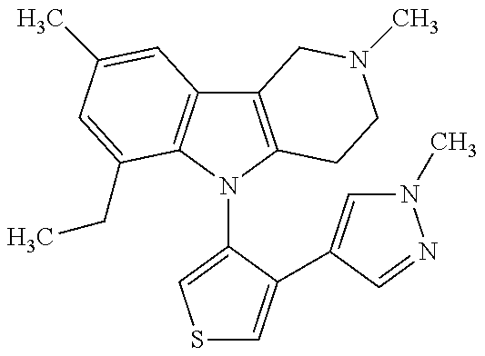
C12=C(N(C3=CSC=C3C3=CN(C)N=C3)C3=C1C=C(C)C=C3CC)CCN(C)C2
